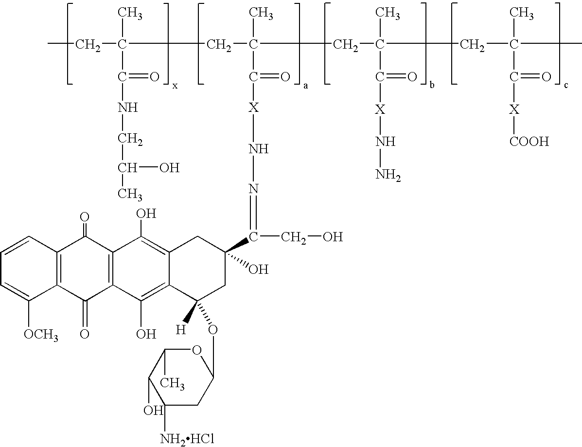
CCC(C)(C(=O)NCC(O)C)CC(C)(C(=O)[X]NN=C(CO)C1(O)CC([H])(OC2CC([NH2HCl])C(O)C(C)O2)C2=C(O)C3=C(C(=O)C4=C(C([OCH3])=CC=C4)C3=O)C(O)=C2C1)CC(CC(C(=O)[X][COOH])(C)C)(C)C(=O)[X]NN
